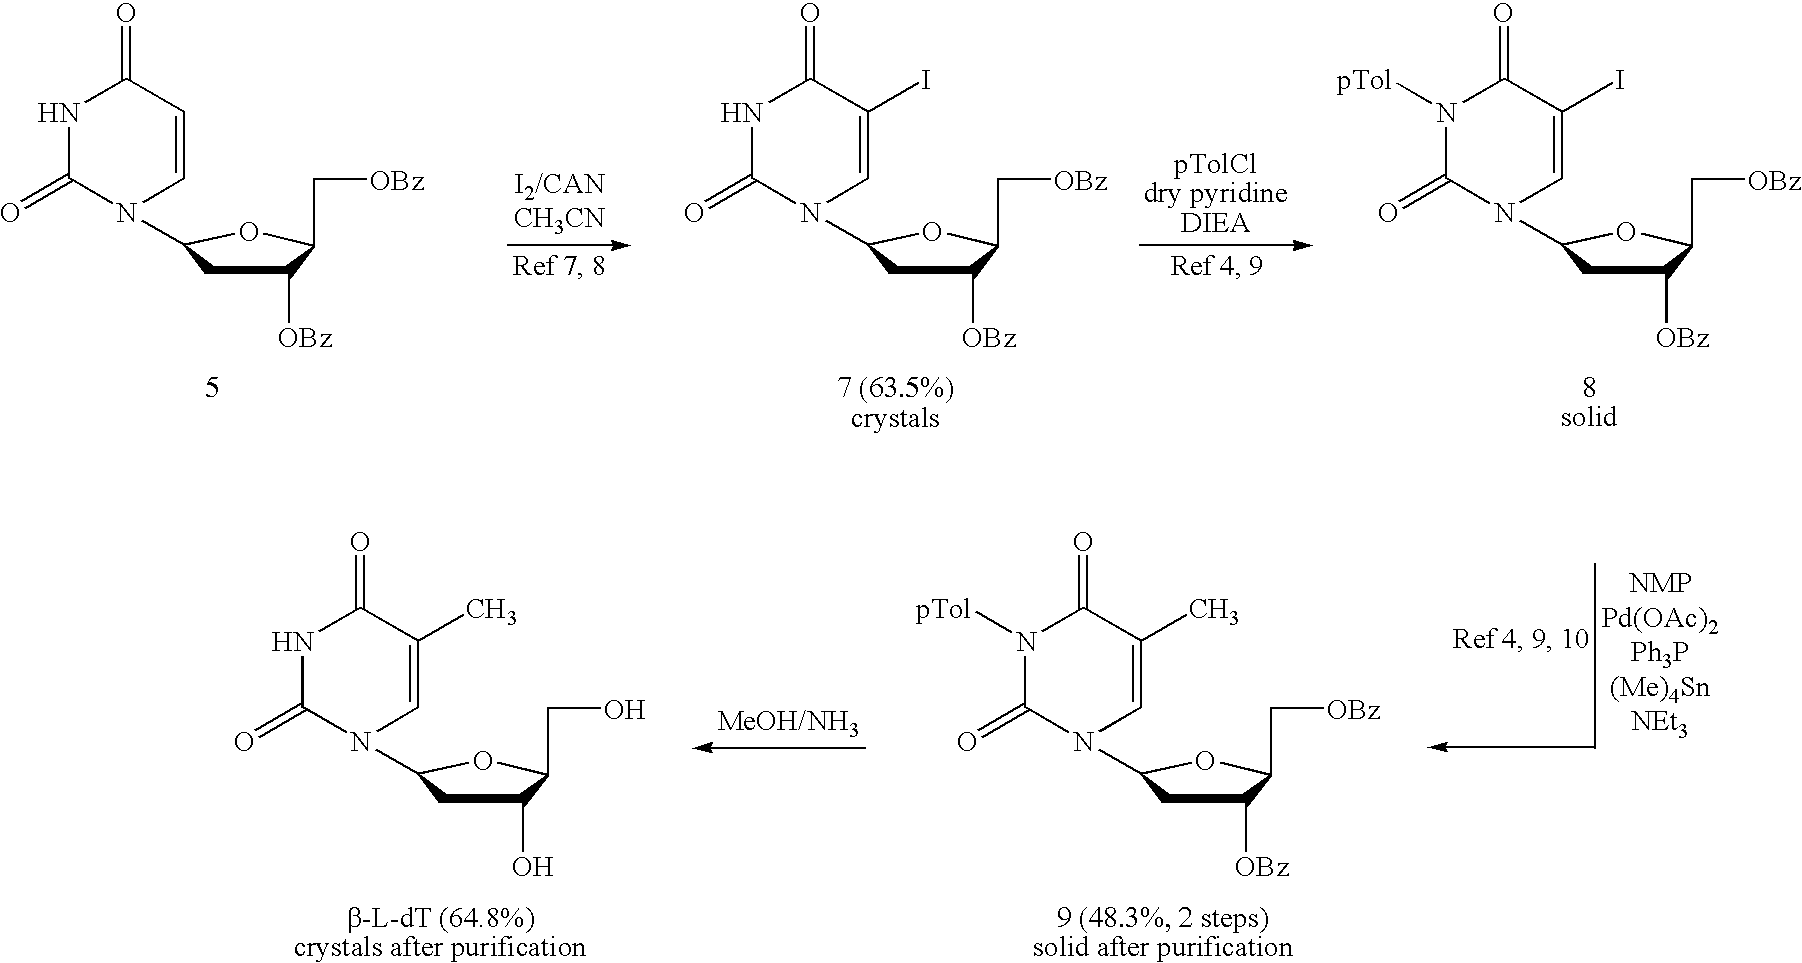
C1(O)CC(N2C=C(C)C(=O)NC2=O)OC1CO.C1([OBz])CC(N2C=C(C)C(=O)N([pTol])C2=O)OC1C[OBz].C1([OBz])CC(N2C=CC(=O)NC2=O)OC1C[OBz].C1([OBz])CC(N2C=C(I)C(=O)NC2=O)OC1C[OBz].C1([OBz])CC(N2C=C(I)C(=O)N([pTol])C2=O)OC1C[OBz]
